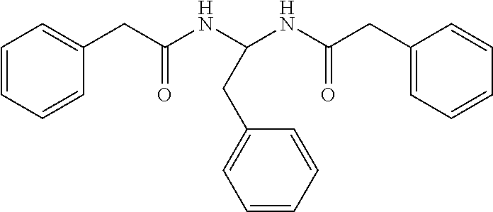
C1=CC=CC(CC(NC(NC(CC2=CC=CC=C2)=O)CC2=CC=CC=C2)=O)=C1
